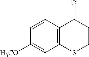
C12=C(SCCC1=O)C=C([H3CO])C=C2
